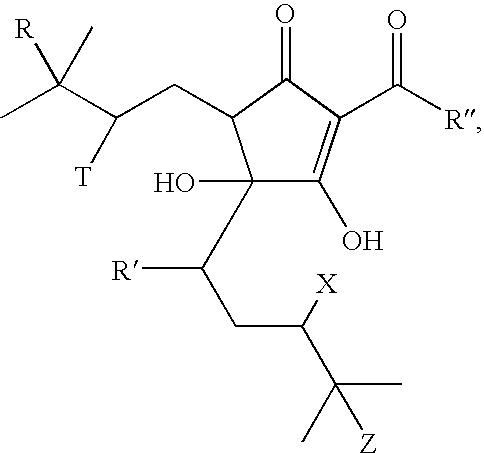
C1(O)(C(CC(C(C)(C)[Z])[X])[R])C(O)=C(C([R])=O)C(=O)C1CC(C([R])(C)C)[T]
